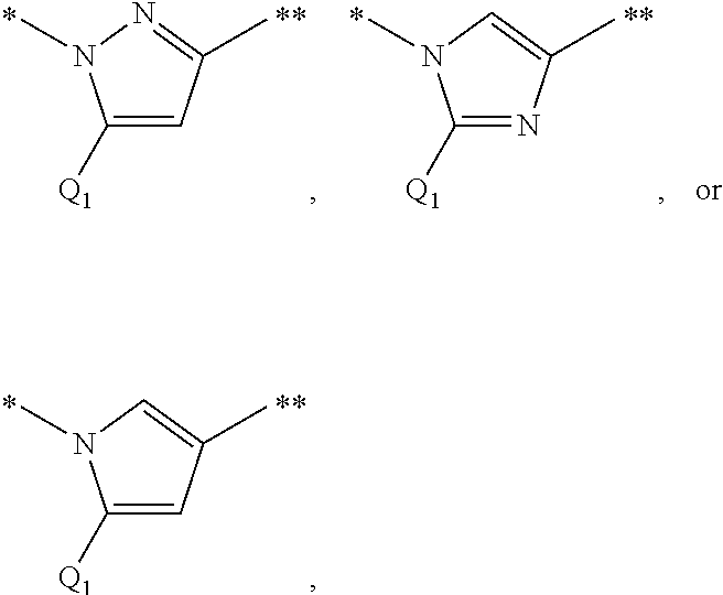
C1([Q1])=CC(C)=CN1C.C1([Q1])=CC(C)=NN1C.C1([Q1])=NC(C)=CN1C
